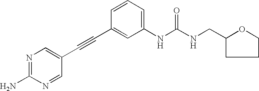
N1=C(N)N=CC(C#CC2=CC(NC(NCC3OCCC3)=O)=CC=C2)=C1
